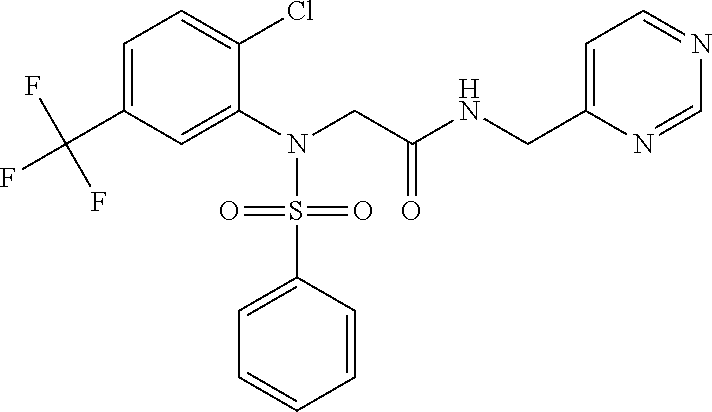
C1=C(C(F)(F)F)C=C(N(CC(NCC2=CC=NC=N2)=O)S(=O)(=O)C2=CC=CC=C2)C(Cl)=C1
